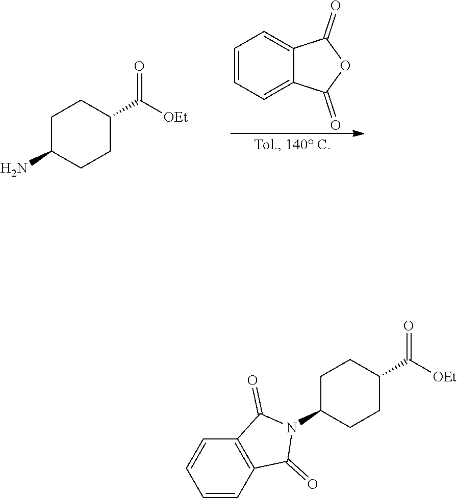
C1C(N)CCC(C([OEt])=O)C1.C1=CC=C2C(=C1)C(=O)OC2=O.C1C(N2C(=O)C3=C(C2=O)C=CC=C3)CCC(C([OEt])=O)C1
